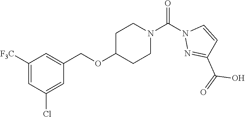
C1([F3C])=CC(Cl)=CC(COC2CCN(C(N3N=C(C(=O)O)C=C3)=O)CC2)=C1
